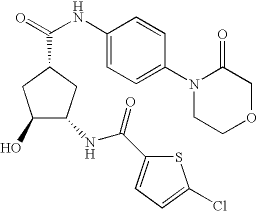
O=C(NC1=CC=C(N2CCOCC2=O)C=C1)C1CC(O)C(NC(C2=CC=C(Cl)S2)=O)C1
